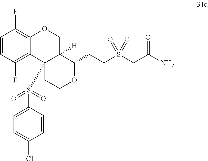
C1=CC(F)=C2C(=C1F)OCC1([H])C(CCS(CC(N)=O)(=O)=O)OCCC21S(C1=CC=C(Cl)C=C1)(=O)=O
